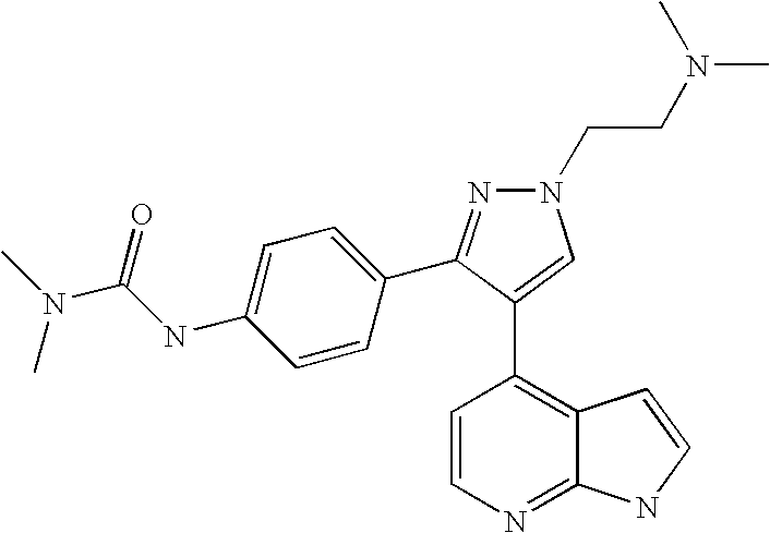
C1=CN=C2C(=C1C1=CN(CCN(C)C)N=C1C1=CC=C(NC(N(C)C)=O)C=C1)C=CN2
